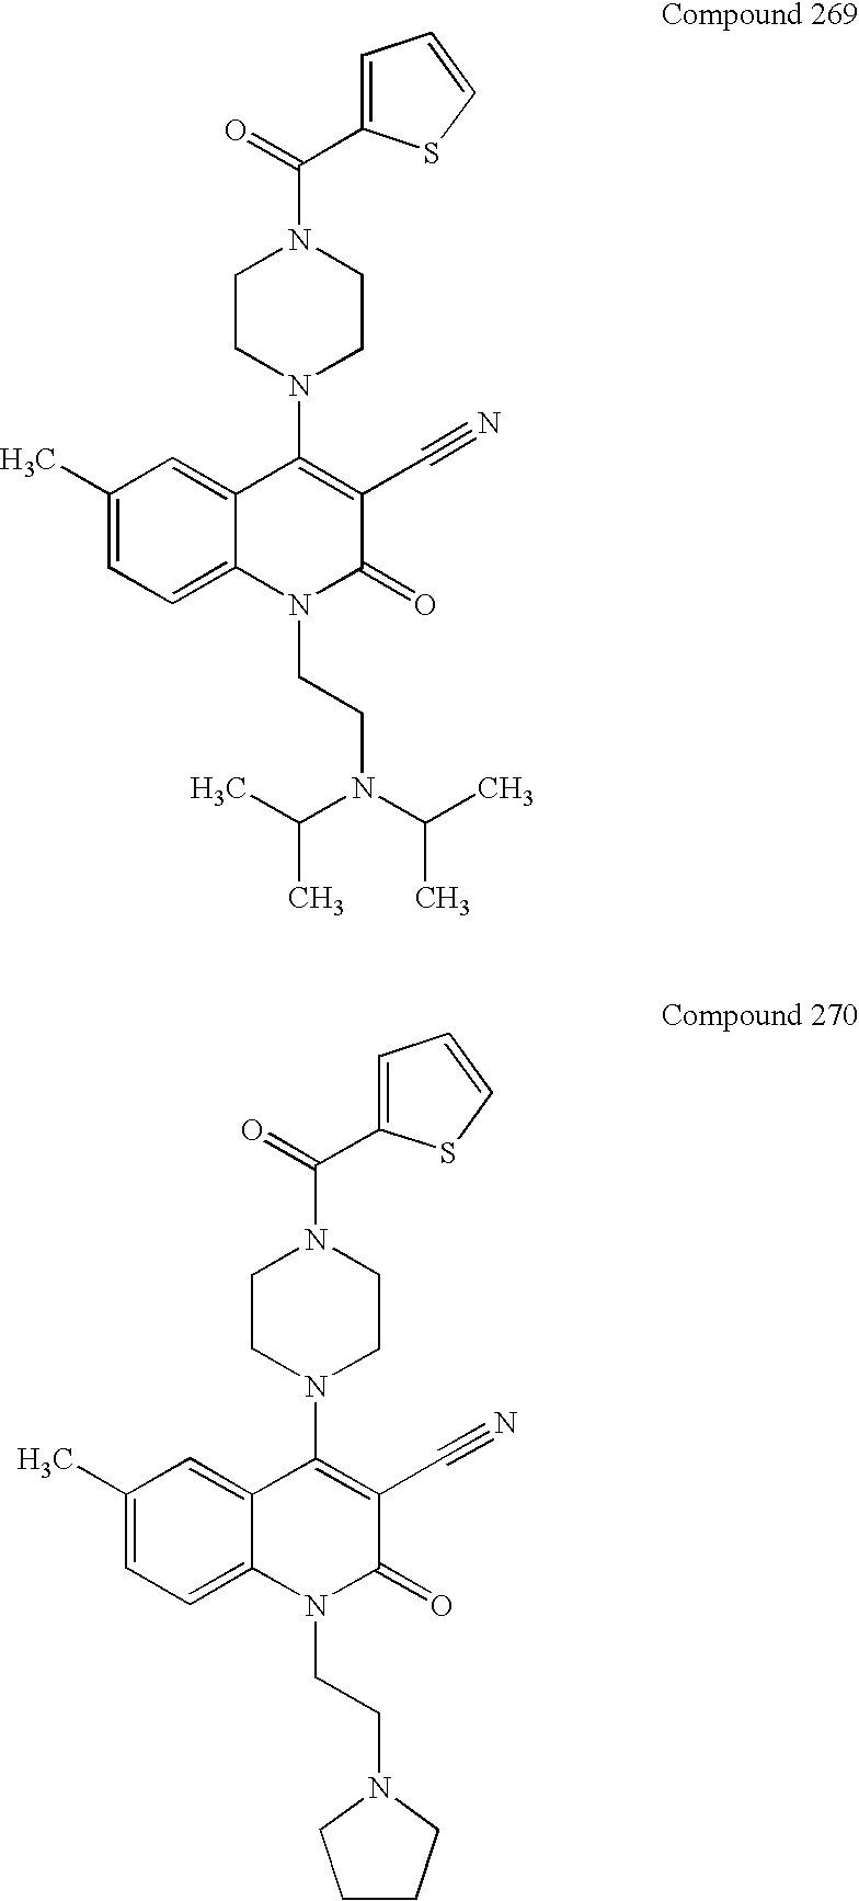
C1CN(C2=C(C#N)C(=O)N(CCN(C(C)C)C(C)C)C3=CC=C(C)C=C23)CCN1C(=O)C1=CC=CS1.C1CN(C2=C(C#N)C(=O)N(CCN3CCCC3)C3=CC=C(C)C=C23)CCN1C(=O)C1=CC=CS1
